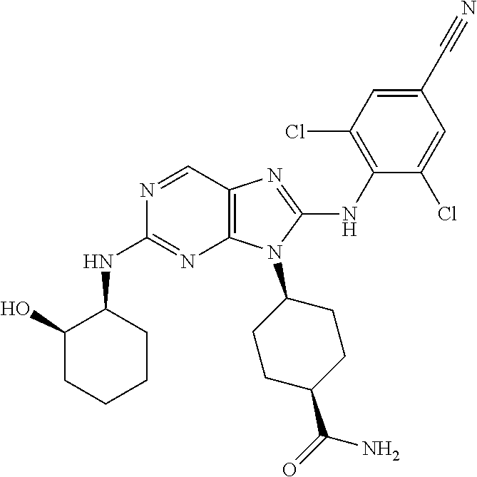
N1=CC2=C(N=C1NC1C(O)CCCC1)N(C1CCC(C(=O)N)CC1)C(NC1=C(Cl)C=C(C#N)C=C1Cl)=N2
